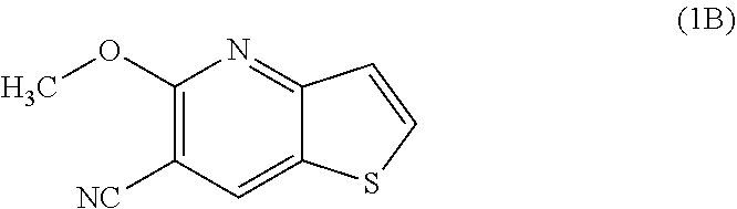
C1(OC)=C([NC])C=C2C(=N1)C=CS2
